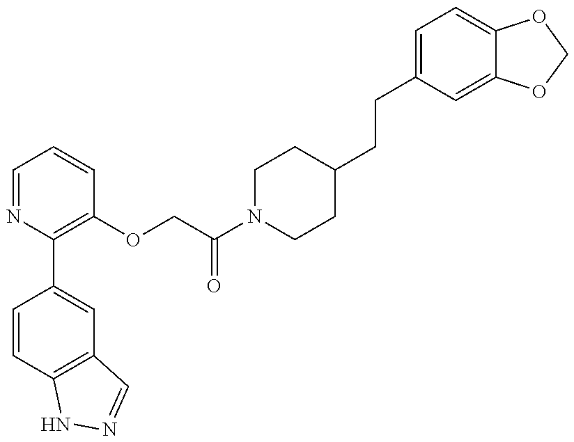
C1=CC2=C(C=C1C1=C(OCC(N3CCC(CCC4=CC=C5C(=C4)OCO5)CC3)=O)C=CC=N1)C=NN2
